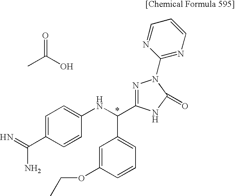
C1=C(C(=N)N)C=CC(NC(C2=CC=CC(OCC)=C2)C2=NN(C3=NC=CC=N3)C(=O)N2)=C1.C(O)(=O)C
